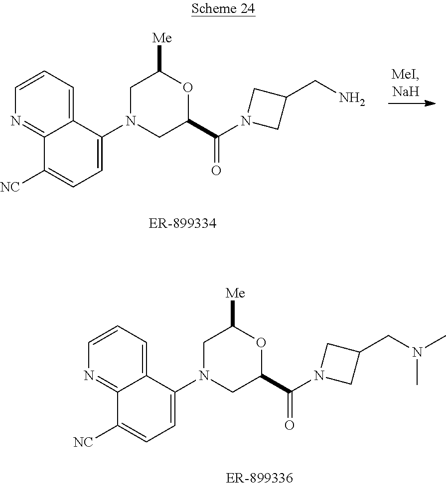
C1=CN=C2C(=C1)C(N1CC(C(N3CC(CN)C3)=O)OC([Me])C1)=CC=C2[NC].C1=CN=C2C(=C1)C(N1CC(C(N3CC(CN(C)C)C3)=O)OC([Me])C1)=CC=C2[NC]
